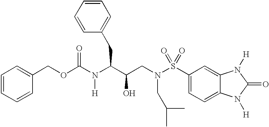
C1=CC=CC(COC(N(C(C(CN(S(C2=CC=C3C(=C2)N([H])C(=O)N3[H])(=O)=O)CC(C)C)O)CC2=CC=CC=C2)[H])=O)=C1
